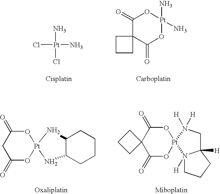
N[Pt](N)(Cl)Cl.C1(=O)C2(C(=O)O[Pt](N)(N)O1)CCC2.C1C(=O)O[Pt]2(OC1=O)NC1CCCCC1N2.C12(C(=O)O[Pt]3(OC1=O)N([H])([H])CC1([H])N3([H])CCC1)CCC2
